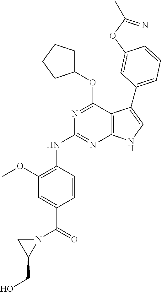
N1=C(OC2CCCC2)C2=C(N=C1NC1=C(OC)C=C(C(N3CC3CO)=O)C=C1)NC=C2C1=CC=C2N=C(C)OC2=C1
